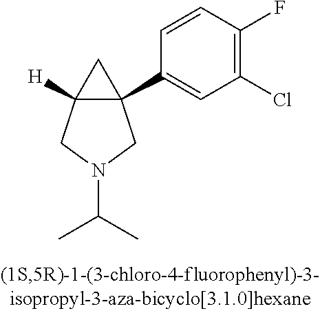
C12([H])C(C3=CC(Cl)=C(F)C=C3)(C1)CN(C(C)C)C2
